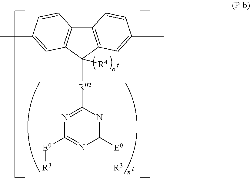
C12=C(C([R02]C3=NC([E0][R3])=NC([E0][R3])=N3)([R4])C3=C1C=CC(C)=C3)C=C(C)C=C2.[t].[t]
